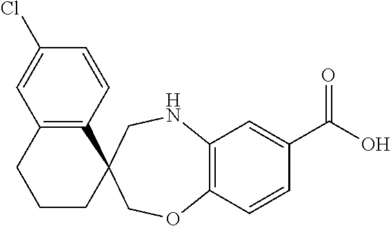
C12=C(C=C(C(O)=O)C=C1)NCC1(CO2)C2=C(CCC1)C=C(Cl)C=C2
